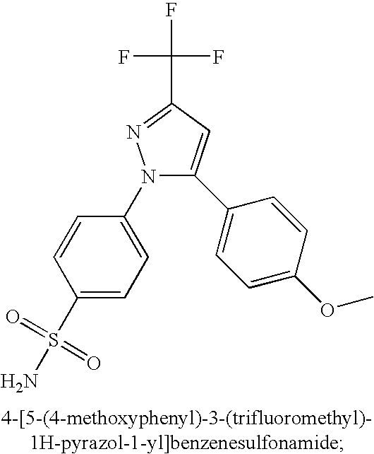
C1(S(N)(=O)=O)=CC=C(N2C(C3=CC=C(OC)C=C3)=CC(C(F)(F)F)=N2)C=C1
